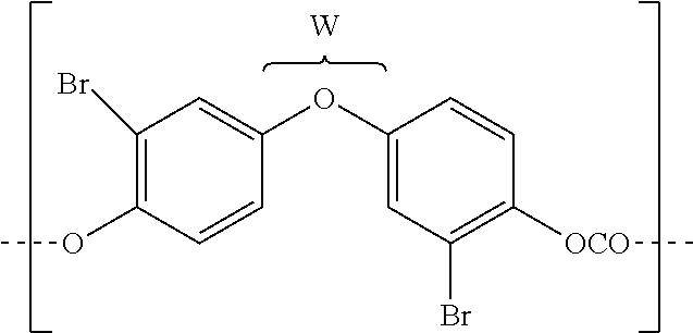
C1(Br)=C(OC)C=CC(OC2=CC(Br)=C([OCO]C)C=C2)=C1.[W]
